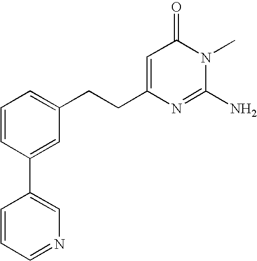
C1=CC(C2=CN=CC=C2)=CC(CCC2=CC(=O)N(C)C(N)=N2)=C1
